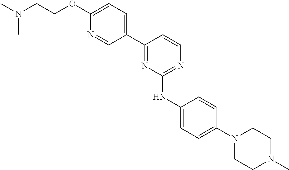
C1(C2=NC(NC3=CC=C(N4CCN(C)CC4)C=C3)=NC=C2)=CC=C(OCCN(C)C)N=C1
